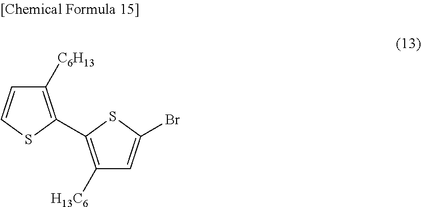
C1([C6H13])=C(C2=C([H13C6])C=C(Br)S2)SC=C1
